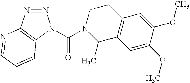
N1=NC2=C(N1C(N1C(C)C3=C(CC1)C=C(OC)C(OC)=C3)=O)C=CC=N2
